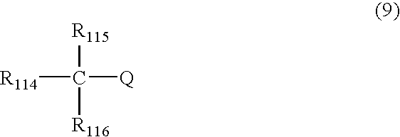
[R115]C([Q])([R114])[R116]
